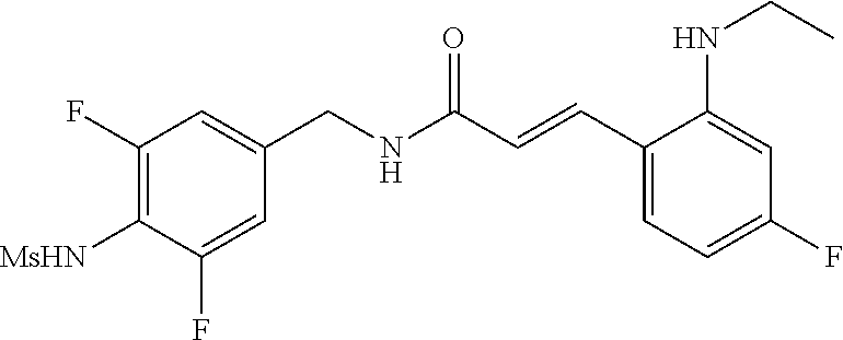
C1(F)=C([MsHN])C(F)=CC(CNC(C=CC2=CC=C(F)C=C2NCC)=O)=C1
